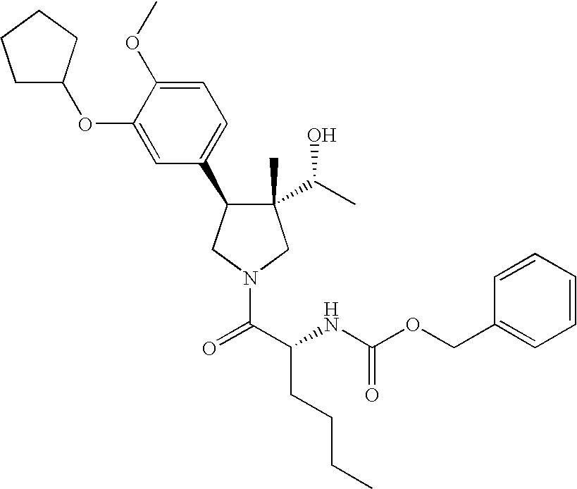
C1(C)(C(C)O)C(C2=CC=C(OC)C(OC3CCCC3)=C2)CN(C(C(NC(OCC2=CC=CC=C2)=O)CCCC)=O)C1
